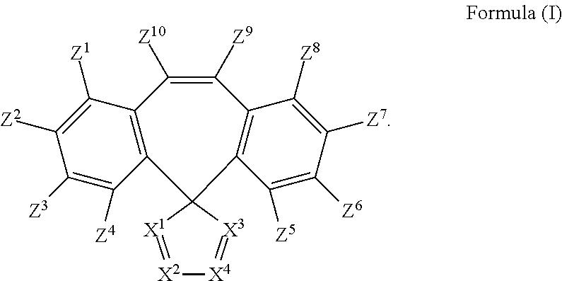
C12=C(C([Z4])=C([Z3])C([Z2])=C1[Z1])C1(C3=C(C([Z9])=C2[Z10])C([Z8])=C([Z7])C([Z6])=C3[Z5])[X3]=[X4][X2]=[X1]1
